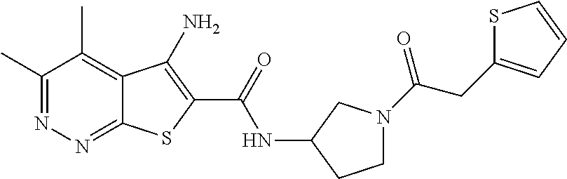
C1(C)=NN=C2C(=C1C)C(N)=C(C(=O)NC1CCN(C(CC3=CC=CS3)=O)C1)S2
